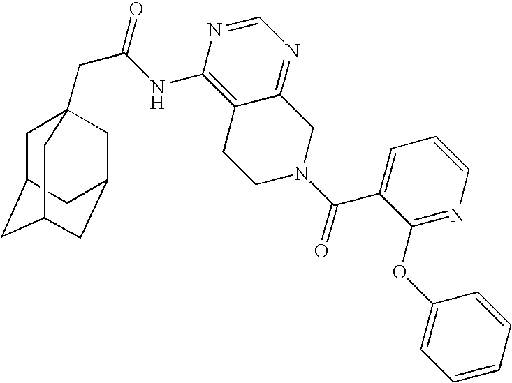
C1C2CC3CC(CC1(CC(=O)NC1=C4C(=NC=N1)CN(C(=O)C1=CC=CN=C1OC1=CC=CC=C1)CC4)C3)C2
